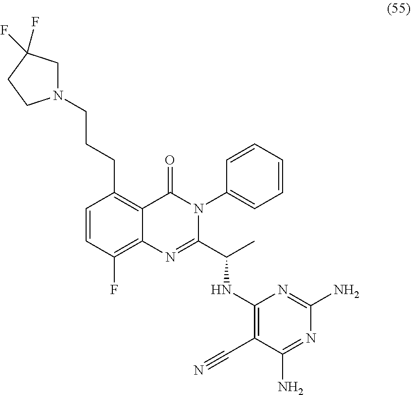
N1(CCCC2=C3C(=C(F)C=C2)N=C(C(NC2=C(C#N)C(N)=NC(N)=N2)C)N(C2=CC=CC=C2)C3=O)CC(F)(F)CC1
